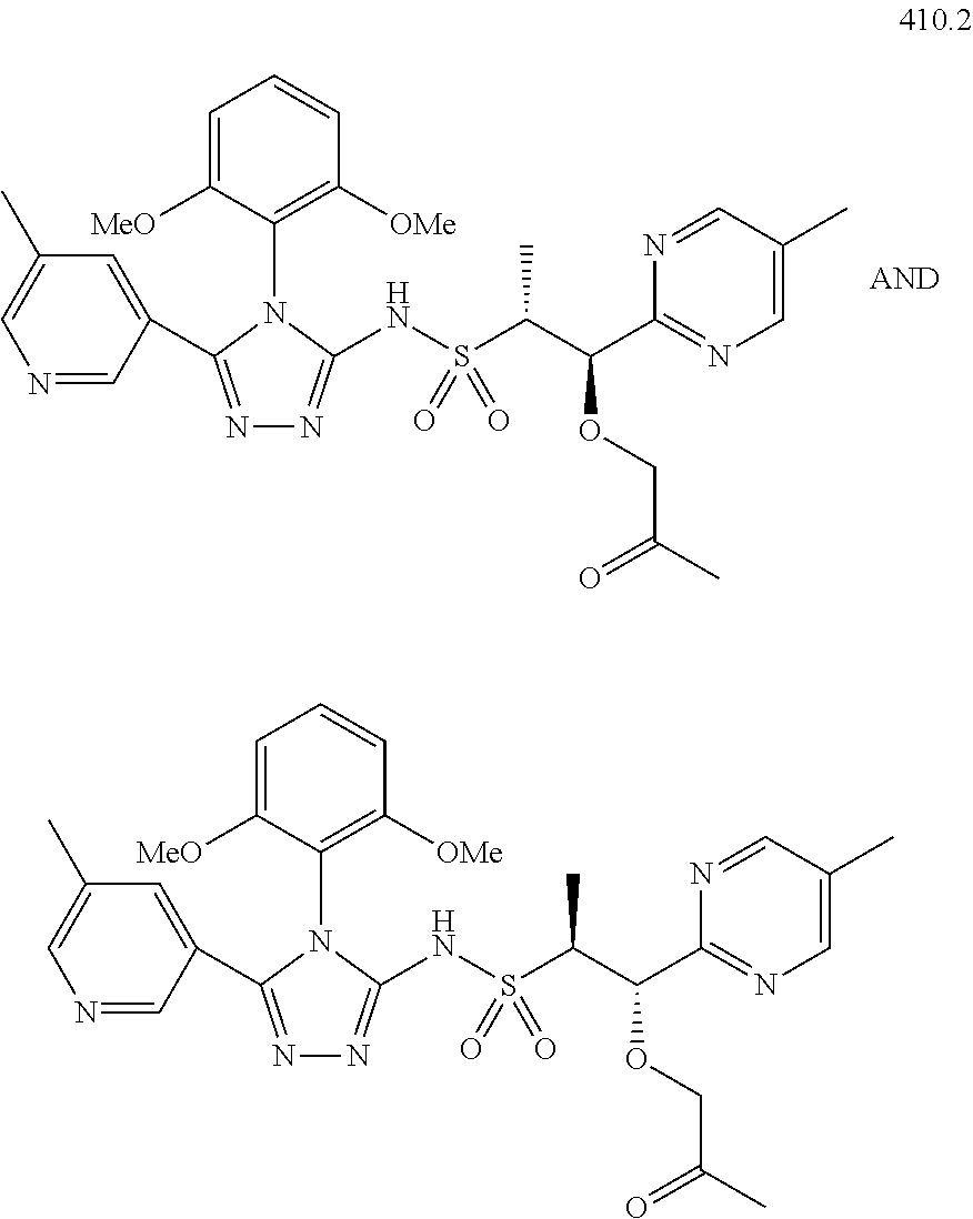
N1=C(C2=CC(C)=CN=C2)N(C2=C([OMe])C=CC=C2[MeO])C(NS(C(C(C2=NC=C(C)C=N2)OCC(C)=O)C)(=O)=O)=N1.N1=C(C2=CC(C)=CN=C2)N(C2=C([OMe])C=CC=C2[MeO])C(NS(C(C(C2=NC=C(C)C=N2)OCC(C)=O)C)(=O)=O)=N1
